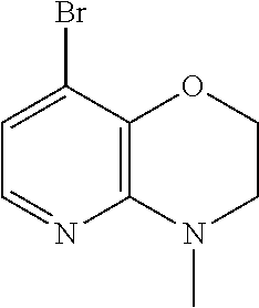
BrC1=CC=NC2=C1OCCN2C
